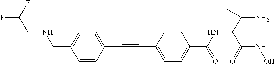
C1=CC(C#CC2=CC=C(C(=O)NC(C(=O)NO)C(N)(C)C)C=C2)=CC=C1CNCC(F)F
